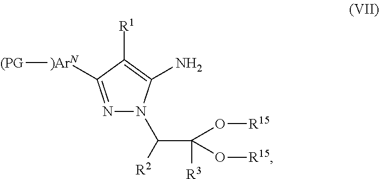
N1=C([)ArN][(PG])C([R1])=C(N)N1C([R2])C(O[R15])([R3])O[R15]
